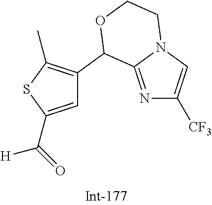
C1=C(C(=O)[H])SC(C)=C1C1C2=NC([CF3])=CN2CCO1
